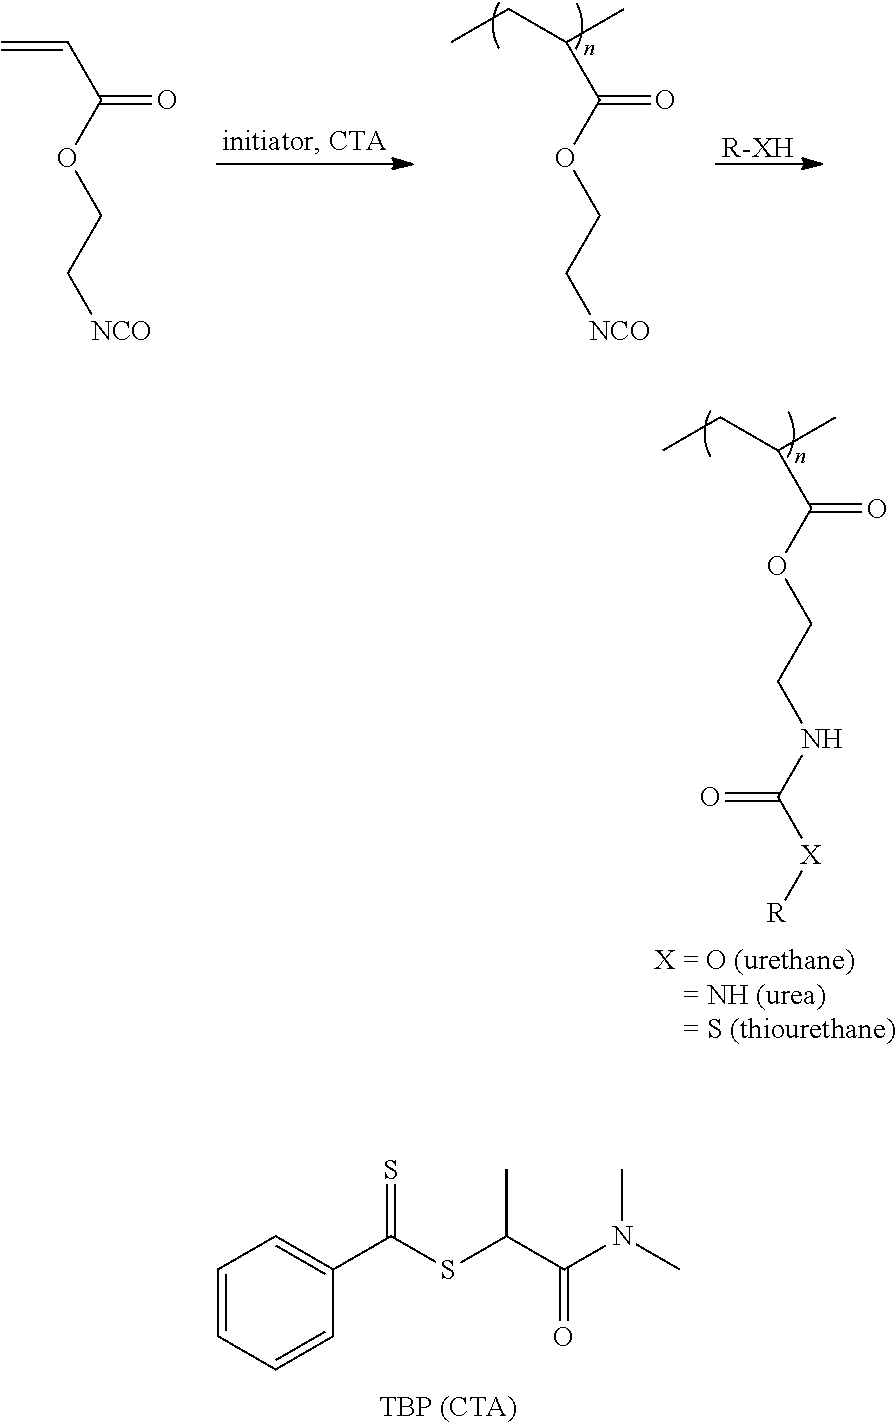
C1=CC=CC(C(=S)SC(C(N(C)C)=O)C)=C1.[R-XH].C(C(OCC[NCO])=O)=C.O=C(C(C)CC)OCC[NCO].O=C(C(C)CC)OCCNC([X][R])=O
